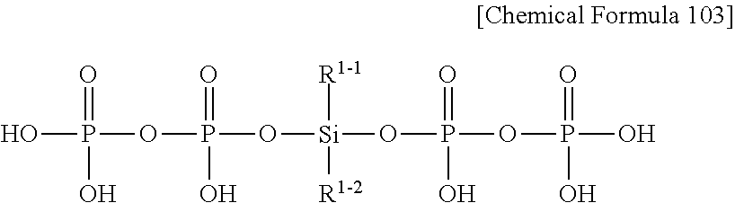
OP(OP(O[Si](OP(OP(=O)(O)O)(=O)O)([R1-1])[R1-2])(=O)O)(=O)O
